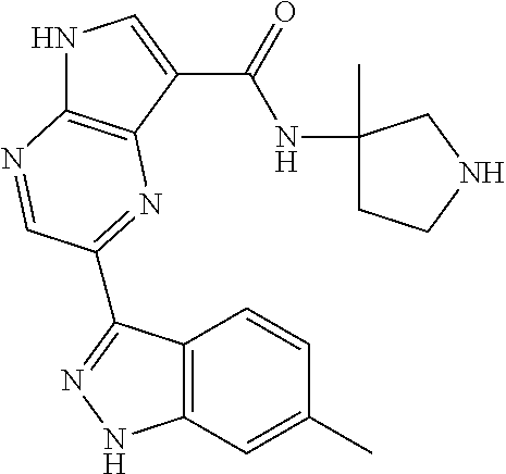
N1C2=C(C(C(=O)NC3(C)CCNC3)=C1)N=C(C1=NNC3=C1C=CC(C)=C3)C=N2
